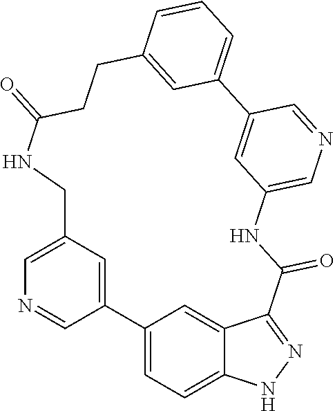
C12=CC=C3C(=C1)C(=NN3)C(=O)NC1=CN=CC(=C1)C1=CC=CC(=C1)CCC(=O)NCC1=CN=CC2=C1
